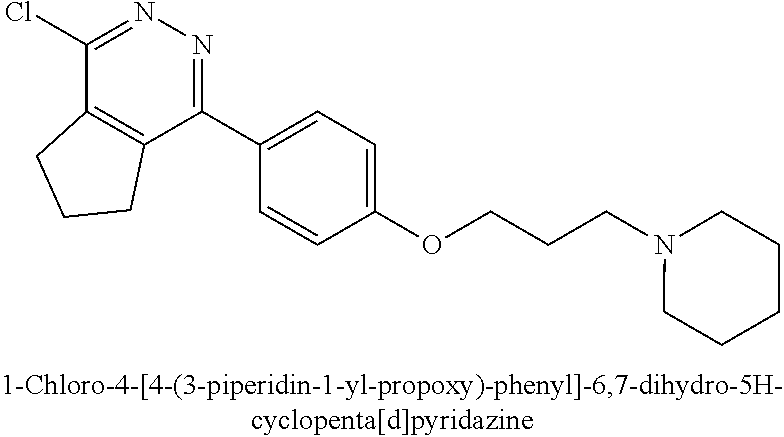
C1(Cl)=NN=C(C2=CC=C(OCCCN3CCCCC3)C=C2)C2=C1CCC2
